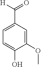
C1(OC)=CC(C([H])=O)=CC=C1O
